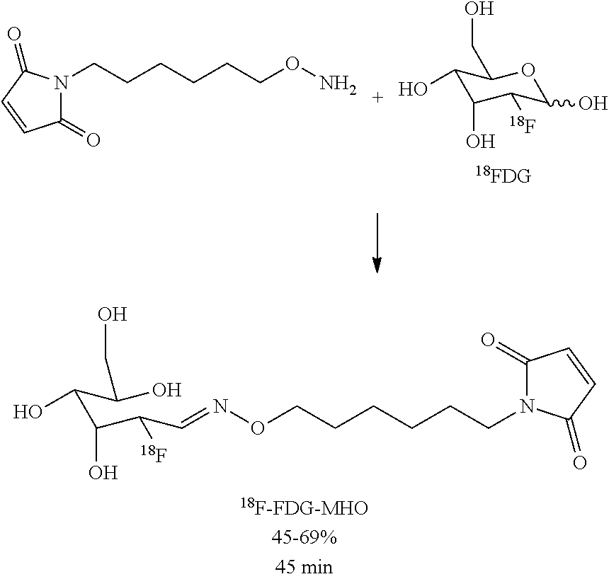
C1(=O)N(CCCCCCON)C(=O)C=C1.C1(O)C(O)C([18F])C(O)OC1CO.C(C(C(C=NOCCCCCCN1C(=O)C=CC1=O)[18F])O)(C(O)CO)O
